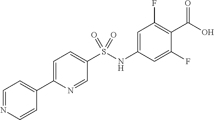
C1=C(C2=CC=NC=C2)N=CC(S(NC2=CC(F)=C(C(O)=O)C(F)=C2)(=O)=O)=C1
